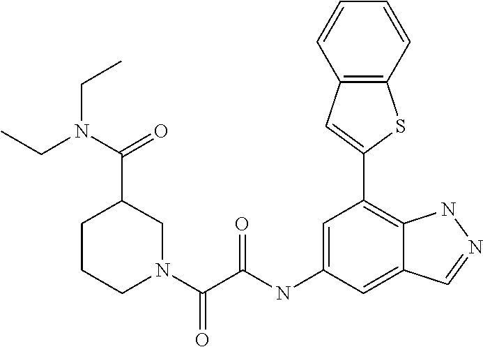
C1N(C(=O)C(=O)NC2=CC(C3=CC4=C(S3)C=CC=C4)=C3C(=C2)C=NN3)CC(C(N(CC)CC)=O)CC1
